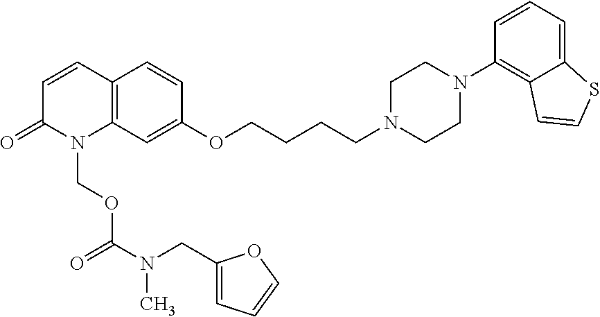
C12=C(C=C(OCCCCN3CCN(C4=C5C(=CC=C4)SC=C5)CC3)C=C1)N(COC(=O)N(C)CC1=CC=CO1)C(=O)C=C2
